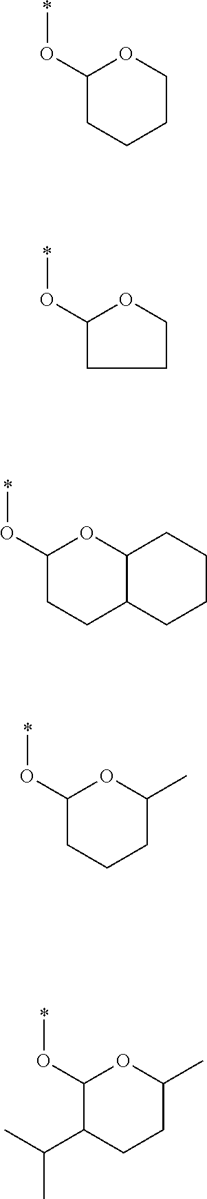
C1(O*)CCCCO1.*OC1OCCC1.C1(O*)CCC2C(O1)CCCC2.C1(O*)CCCC(C)O1.C1(O*)C(C(C)C)CCC(C)O1
